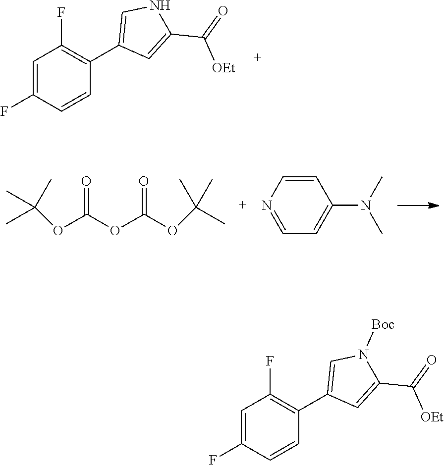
C1=C(F)C=CC(C2=CNC(C(=O)[OEt])=C2)=C1F.O=C(OC(OC(C)(C)C)=O)OC(C)(C)C.C1=CN=CC=C1N(C)C.C1=C(F)C=CC(C2=CN([Boc])C(C(=O)[OEt])=C2)=C1F
